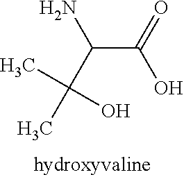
C(C(=O)O)(C(C)(C)O)N
